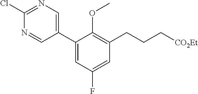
C1(C2=CN=C(Cl)N=C2)=CC(F)=CC(CCC[CO2Et])=C1OC
